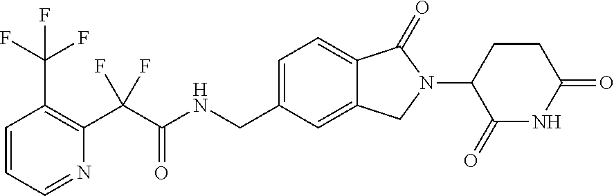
C1=CC=NC(C(C(NCC2=CC=C3C(=C2)CN(C2C(=O)NC(=O)CC2)C3=O)=O)(F)F)=C1C(F)(F)F
